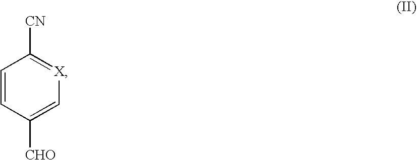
C1=CC([CHO])=C[X]=C1[CN]
